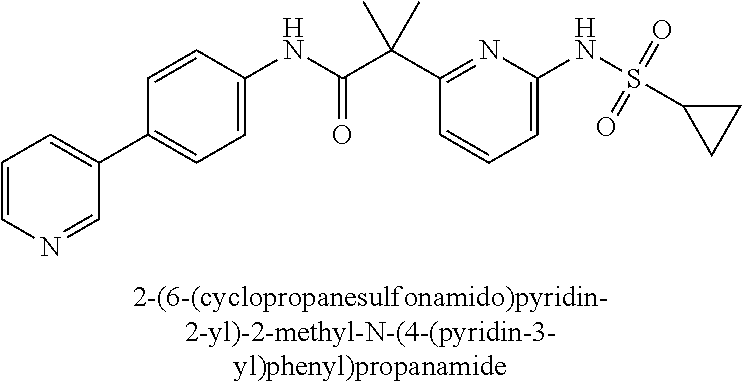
C1=C(NS(=O)(=O)C2CC2)N=C(C(C(NC2=CC=C(C3=CC=CN=C3)C=C2)=O)(C)C)C=C1
